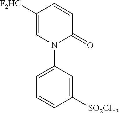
N1(C2=CC=CC([SO2CH3])=C2)C(=O)C=CC([F2HC])=C1
